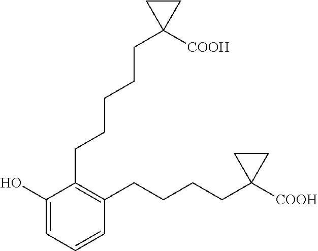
C1(O)=CC=CC(CCCCC2([COOH])CC2)=C1CCCCCC1([COOH])CC1
